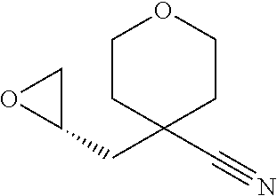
C1CC(CC2CO2)(C#N)CCO1
